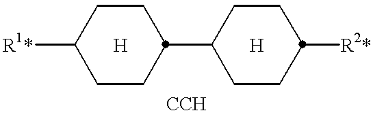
[R1*]C1CCC(C2CCC([R2*])CC2)CC1.[H].[H]
